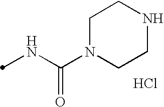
N(C(N1CCNCC1)=O)C.Cl
